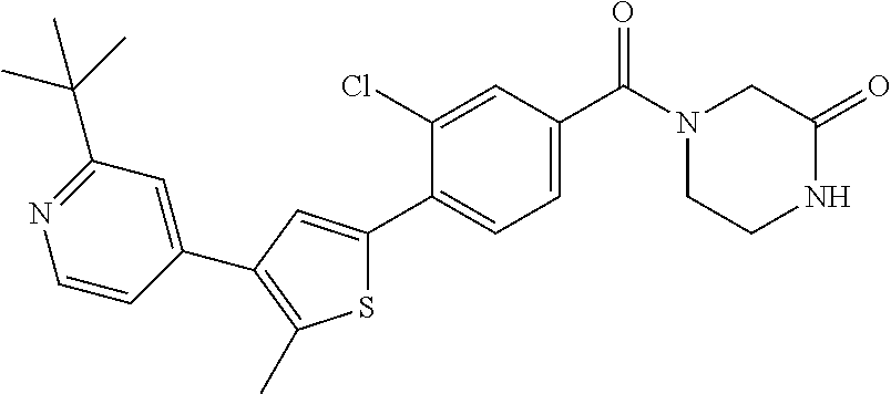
C1(=O)CN(C(C2=CC=C(C3=CC(C4=CC(C(C)(C)C)=NC=C4)=C(C)S3)C(Cl)=C2)=O)CCN1
